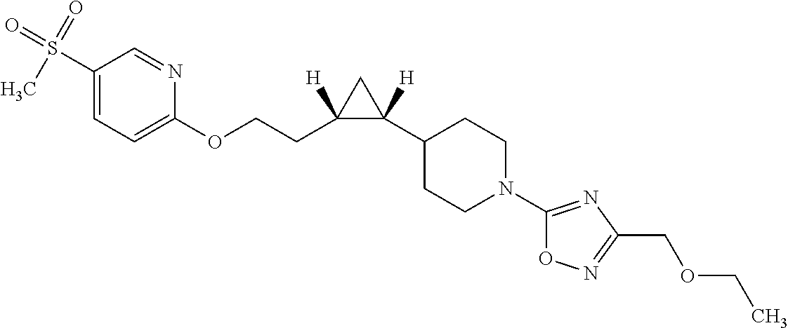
C1(S(=O)(=O)C)=CC=C(OCCC2([H])C([H])(C3CCN(C4=NC(COCC)=NO4)CC3)C2)N=C1
